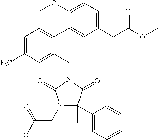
C1=C([F3C])C=C(CN2C(=O)C(C)(C3=CC=CC=C3)N(CC(=O)OC)C2=O)C(C2=CC(CC(OC)=O)=CC=C2OC)=C1
